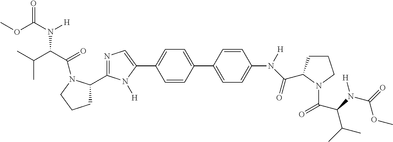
COC(=O)N(C(C(C)C)C(=O)N1C(C2=NC=C(C3=CC=C(C4=CC=C(N(C(=O)C5CCCN5C(=O)C(C(C)C)N([H])C(OC)=O)[H])C=C4)C=C3)N2[H])CCC1)[H]
